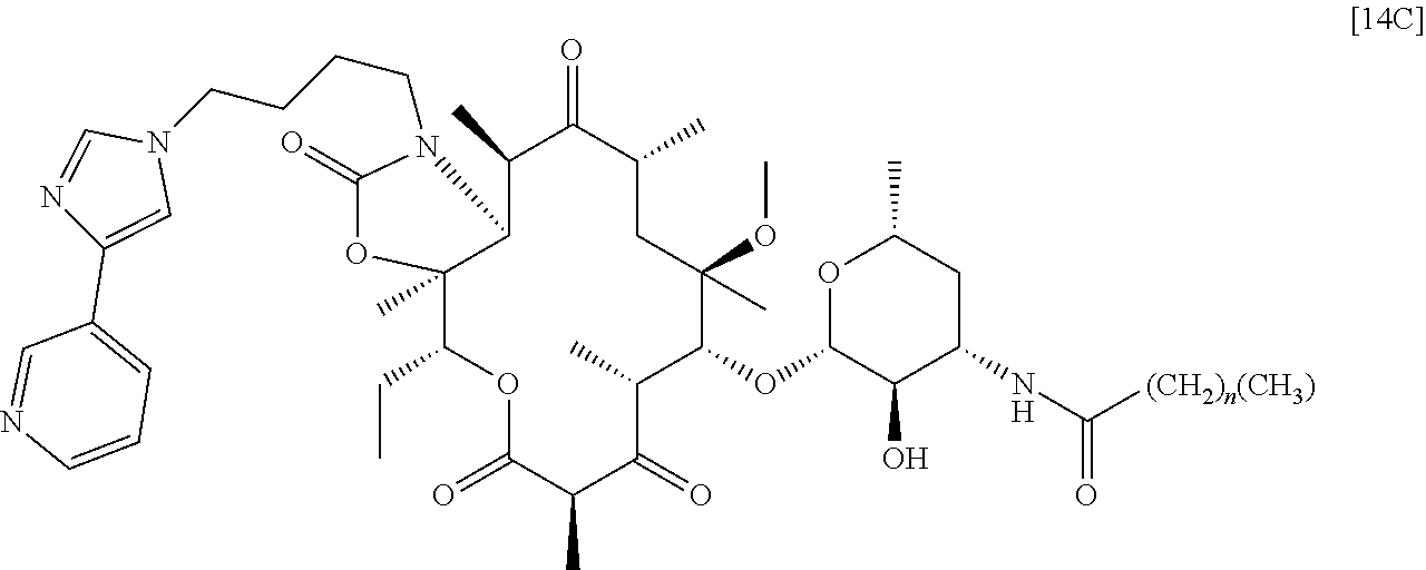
C1(C)C2C(C)(C(CC)OC(=O)C(C)C(=O)C(C)C(OC3OC(C)CC(NC([(CH2)n(CH3)])=O)C3O)C(OC)(C)CC(C)C1=O)OC(=O)N2CCCCN1C=NC(C2=CC=CN=C2)=C1
